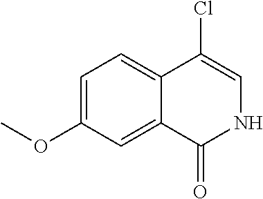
COC1=CC=C2C(=C1)C(=O)NC=C2Cl
